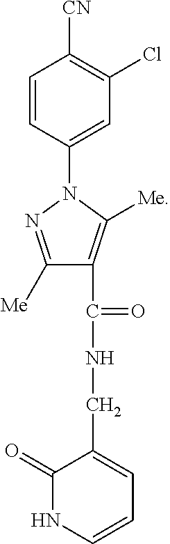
C1=CC(N2N=C([Me])C(C(=O)NCC3=CC=CNC3=O)=C2[Me])=CC(Cl)=C1[CN]
